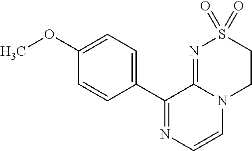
C1(C2=NC=CN3C2=NS(=O)(=O)CC3)=CC=C(OC)C=C1
